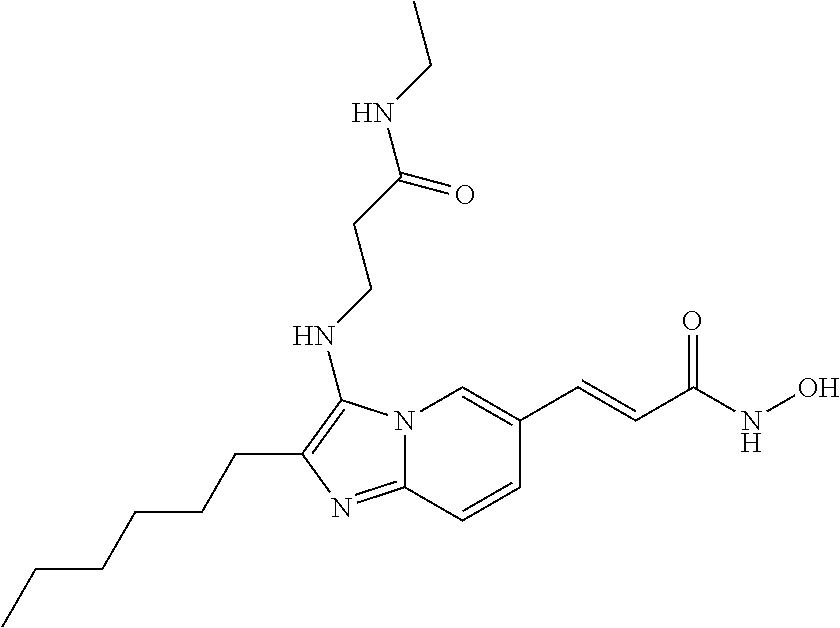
N12C(=NC(CCCCCC)=C1NCCC(NCC)=O)C=CC(C=CC(NO)=O)=C2
